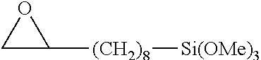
O1CC1[(CH2)8][Si(OMe)3]
